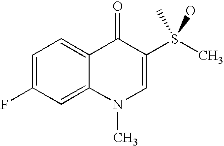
C1=C(F)C=C2C(=C1)C(=O)C(S(C)(C)O)=CN2C
